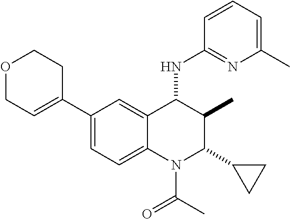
C1(C2=CCOCC2)=CC=C2C(=C1)C(NC1=NC(C)=CC=C1)C(C)C(C1CC1)N2C(=O)C
